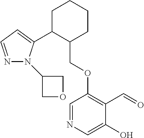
C1C(C2=CC=NN2C2COC2)C(COC2=C(C=O)C(O)=CN=C2)CCC1
